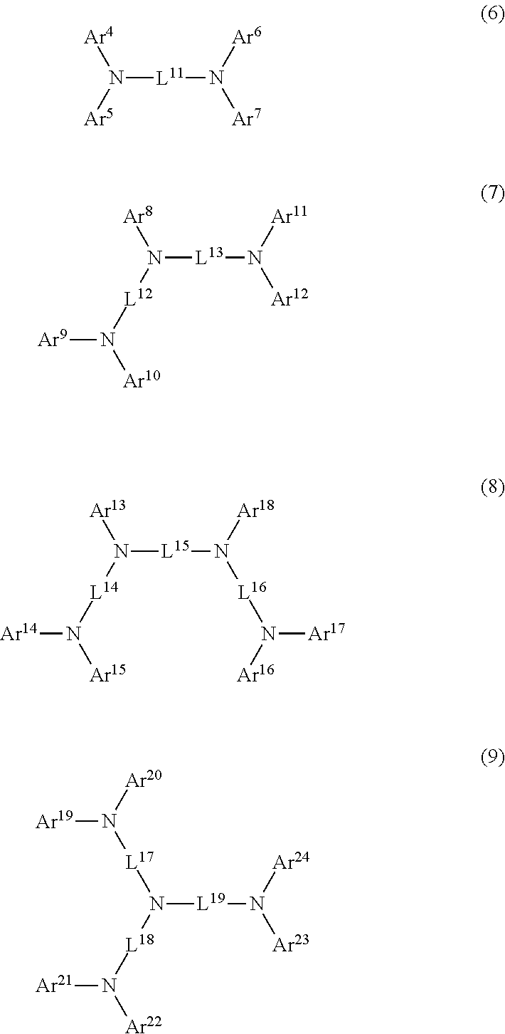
N([L11]N([Ar7])[Ar6])([Ar5])[Ar4].N([L13]N([Ar12])[Ar11])([Ar8])[L12]N([Ar9])[Ar10].N([L15]N([Ar18])[L16]N([Ar17])[Ar16])([Ar13])[L14]N([Ar14])[Ar15].N([L19]N([Ar23])[Ar24])([L18]N([Ar21])[Ar22])[L17]N([Ar19])[Ar20]
